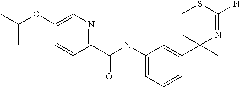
C1CC(C2=CC(NC(C3=NC=C(OC(C)C)C=C3)=O)=CC=C2)(C)N=C(N)S1
